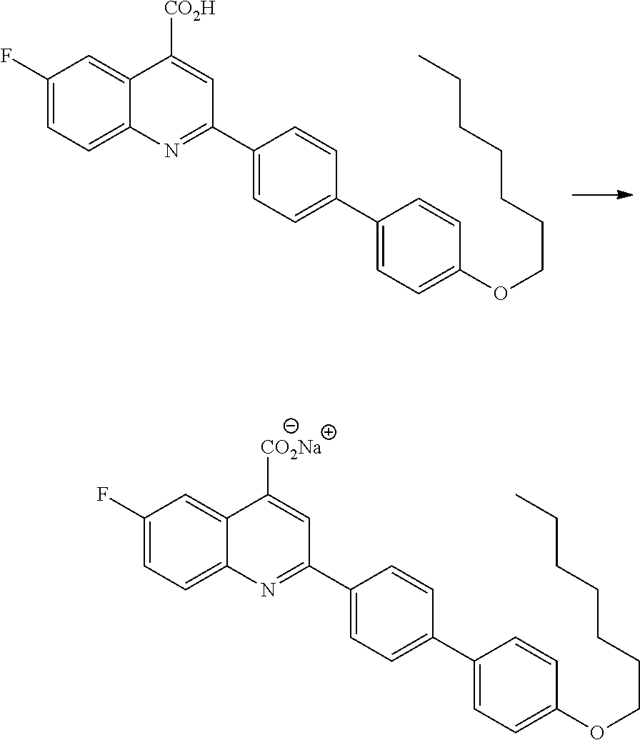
C(COC1=CC=C(C2=CC=C(C3=NC4=CC=C(F)C=C4C([CO2H])=C3)C=C2)C=C1)CCCCC.C(COC1=CC=C(C2=CC=C(C3=NC4=CC=C(F)C=C4C([CO2Na])=C3)C=C2)C=C1)CCCCC
